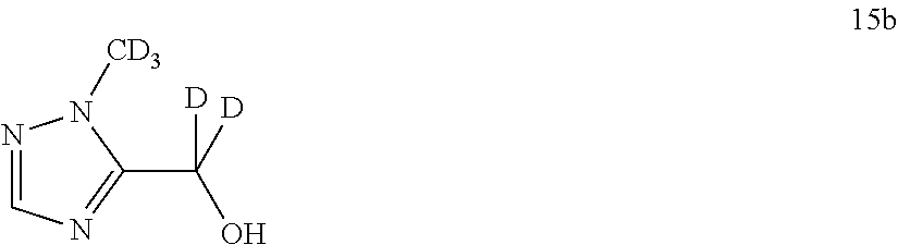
N1=CN=C(C([D])(O)[D])N1[CD3]
